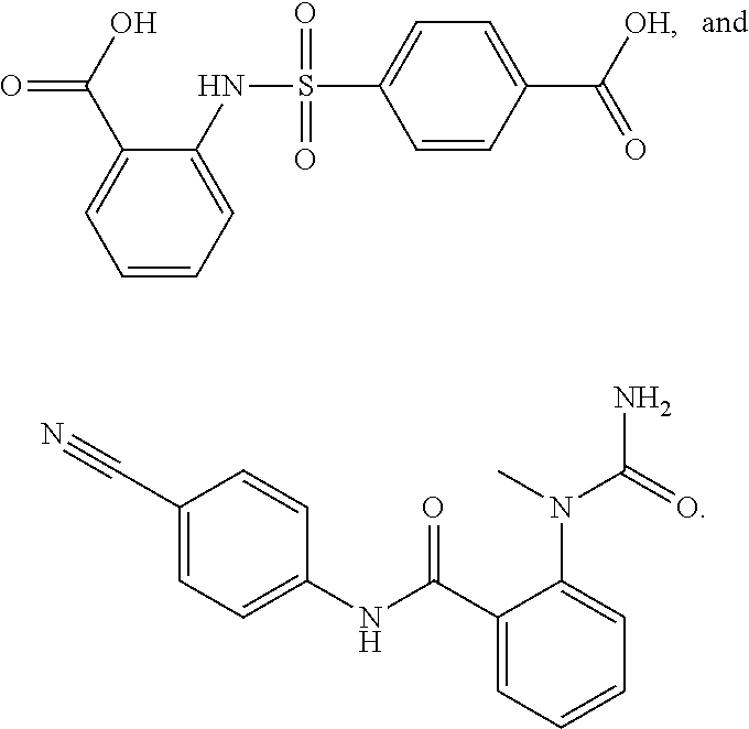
C1=CC=C(NS(C2=CC=C(C([OH])=O)C=C2)(=O)=O)C(C(O)=O)=C1.C1(C#N)=CC=C(NC(C2=CC=CC=C2N(C)C(=O)N)=O)C=C1
